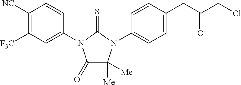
C1(=O)C([Me])([Me])N(C2=CC=C(CC(=O)CCl)C=C2)C(=S)N1C1=CC([F3C])=C([NC])C=C1
